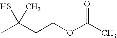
CC(CCOC(C)=O)(S)C
